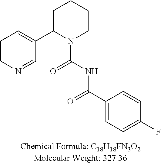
C1=CN=CC(C2N(C(NC(C3=CC=C(F)C=C3)=O)=O)CCCC2)=C1
